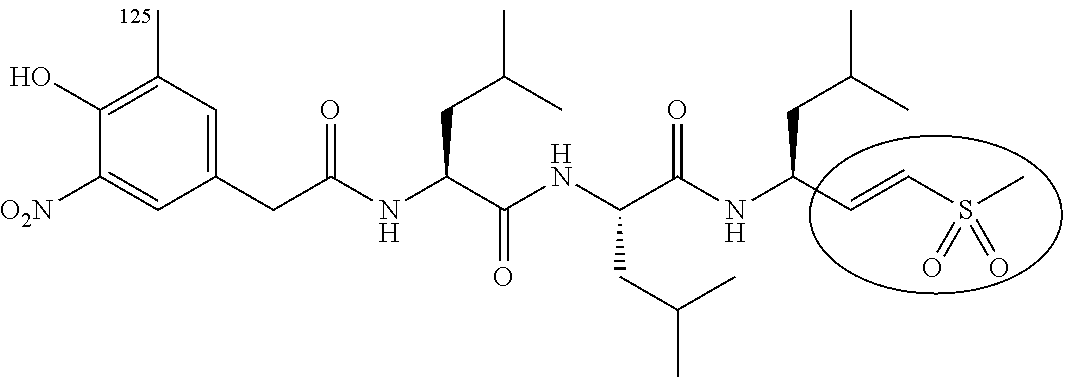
C1(CC(NC(C(NC(CC(C)C)C(NC(C=CS(C)(=O)=O)CC(C)C)=O)=O)CC(C)C)=O)=CC(C)=C(O)C([O2N])=C1
